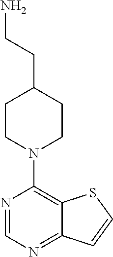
C1CN(C2=C3C(=NC=N2)C=CS3)CCC1CCN
